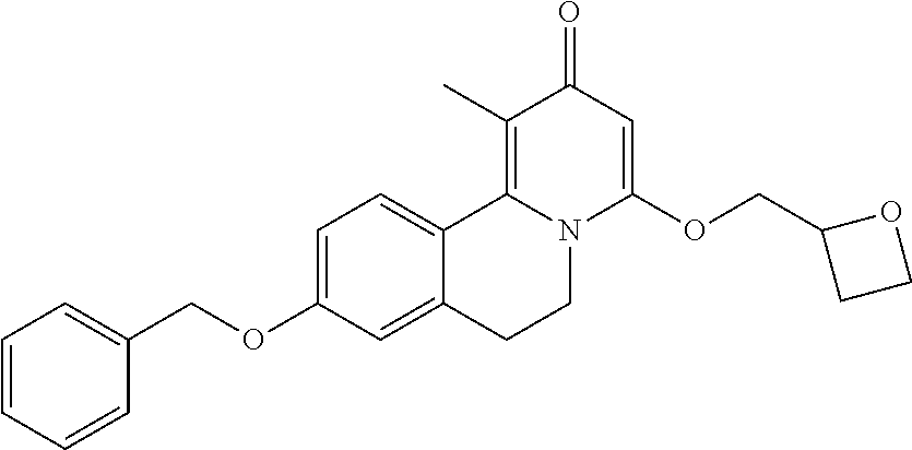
C1=C(OCC2=CC=CC=C2)C=C2C(=C1)C1=C(C)C(=O)C=C(OCC3CCO3)N1CC2
